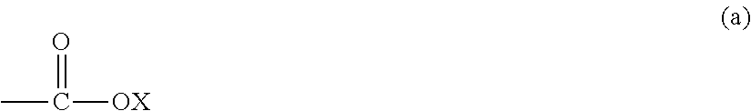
C(C)(=O)[OX]
